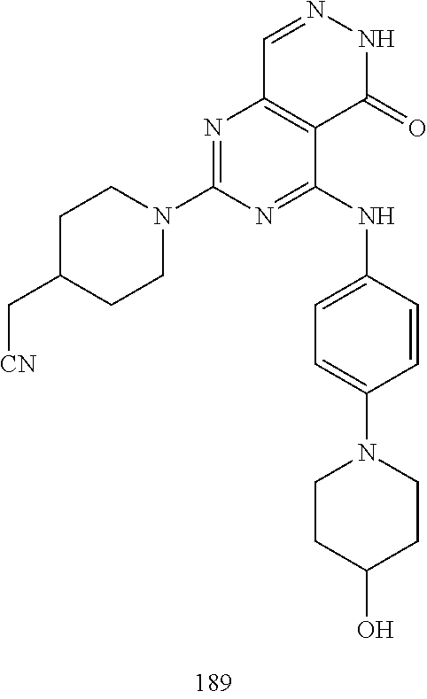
C1=NNC(=O)C2=C1N=C(N1CCC(C[CN])CC1)N=C2NC1=CC=C(N2CCC(O)CC2)C=C1
